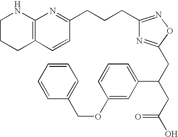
C1CCC2=C(N1)N=C(CCCC1=NOC(CC(CC(O)=O)C3=CC=CC(OCC4=CC=CC=C4)=C3)=N1)C=C2
